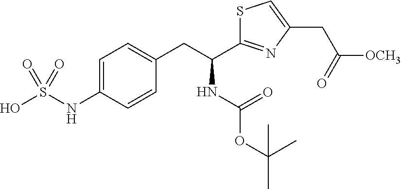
C1=C(NS(O)(=O)=O)C=CC(CC(C2=NC(CC([OCH3])=O)=CS2)NC(OC(C)(C)C)=O)=C1
